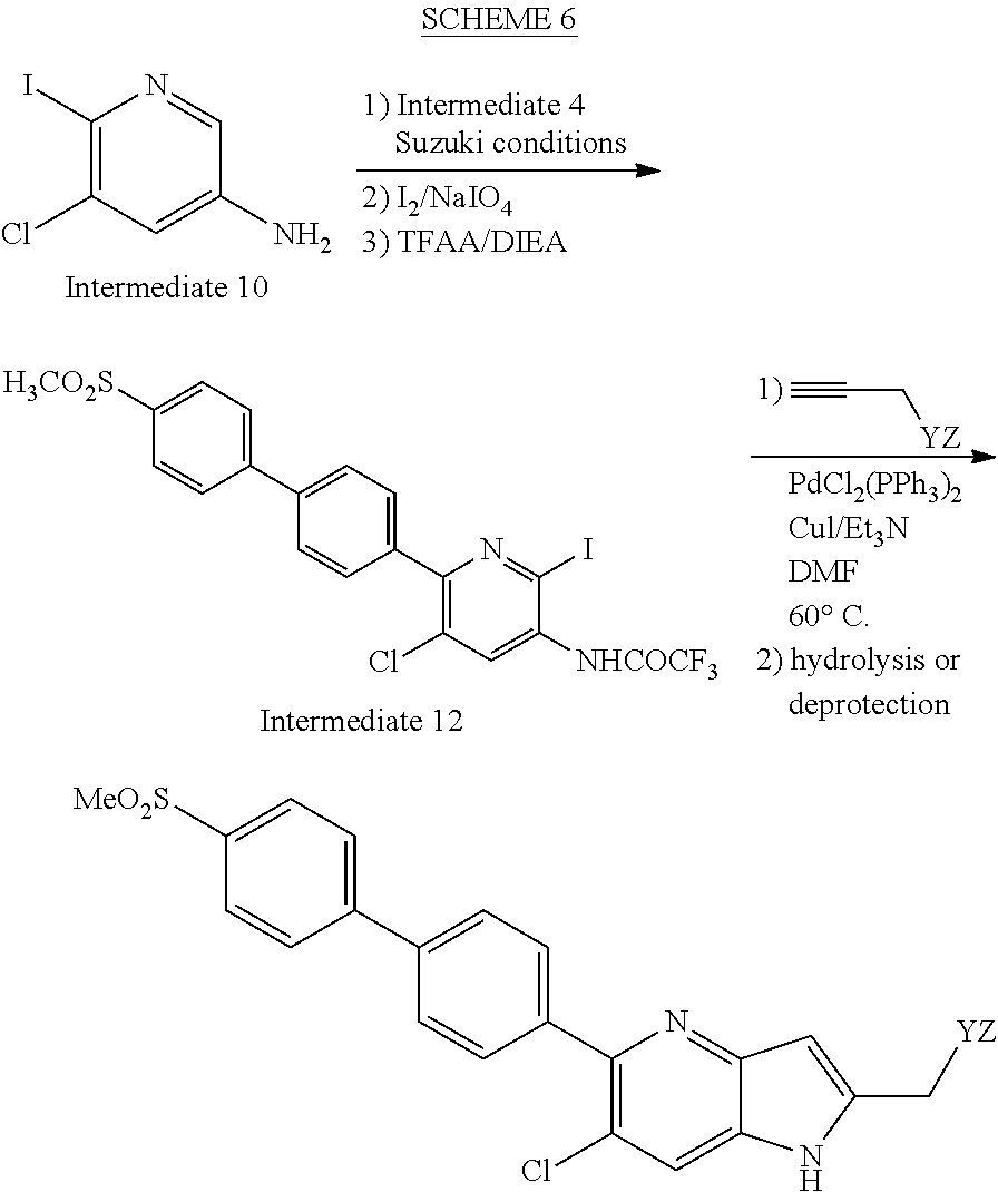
C1(I)=C(Cl)C=C(N)C=N1.C#CC[YZ].C1(C2=CC=C(C3=C(Cl)C=C([NHCOCF3])C(I)=N3)C=C2)=CC=C([H3CO2S])C=C1.[MeO2S]C1=CC=C(C2=CC=C(C3=C(Cl)C=C4C(=N3)C=C(C[YZ])N4)C=C2)C=C1
